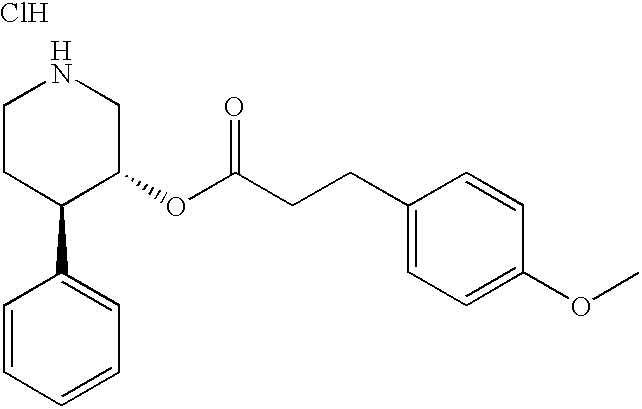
Cl.C1CC(C2=CC=CC=C2)C(OC(CCC2=CC=C(OC)C=C2)=O)CN1
